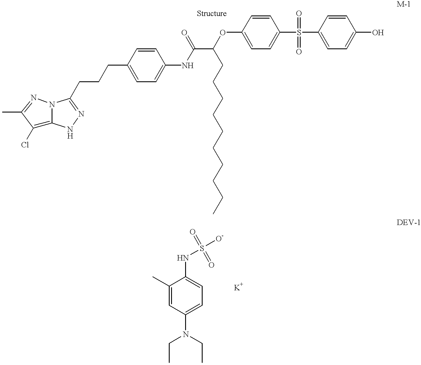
C1(Cl)=C2N(N=C1C)C(CCCC1=CC=C(NC(C(OC3=CC=C(S(C4=CC=C(O)C=C4)(=O)=O)C=C3)CCCCCCCCCC)=O)C=C1)=NN2.C1(C)=CC(N(CC)CC)=CC=C1NS([O-])(=O)=O
